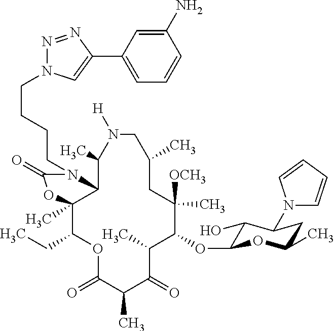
C1(OC2C(O)C(N3C=CC=C3)CC(C)O2)C([OCH3])(C)CC(C)CN([H])C(C)C2C(C)(C(CC)OC(=O)C(C)C(=O)C1C)OC(=O)N2CCCCN1N=NC(C2=CC=CC(N)=C2)=C1
